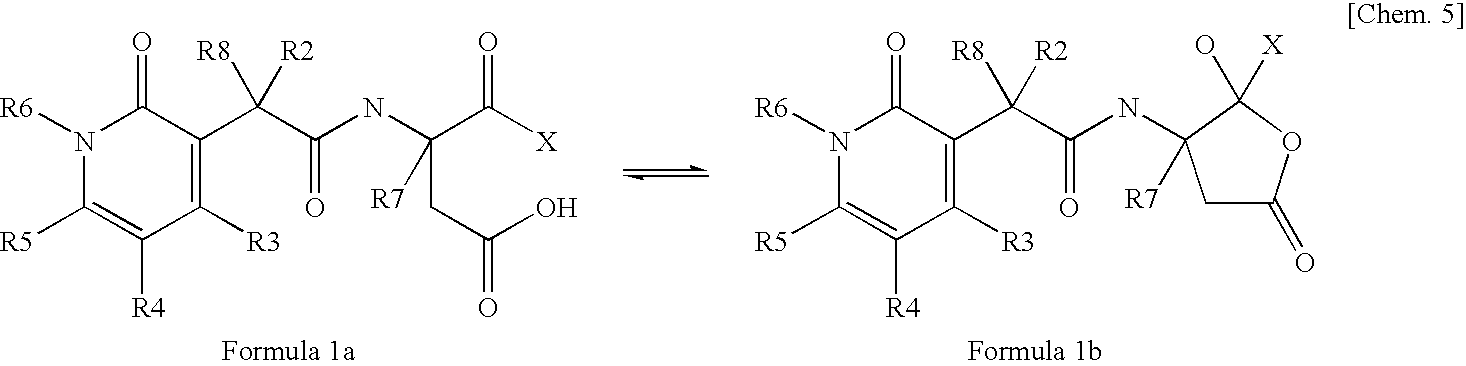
C1([R3])=C(C(C(NC(CC(O)=O)(C([X])=O)[R7])=O)([R8])[R2])C(=O)N([R6])C([R5])=C1[R4].C1([R3])=C(C(C(NC2([R7])CC(=O)OC2(O)[X])=O)([R8])[R2])C(=O)N([R6])C([R5])=C1[R4]
